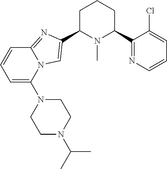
C1C(C2=CN3C(=N2)C=CC=C3N2CCN(C(C)C)CC2)N(C)C(C2=NC=CC=C2Cl)CC1
